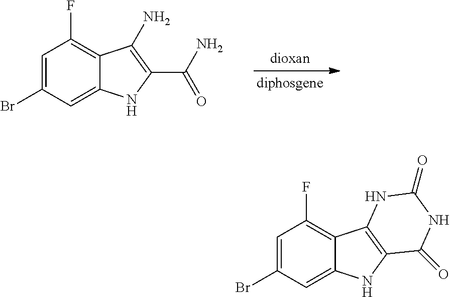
C1=C(Br)C=C2C(=C1F)C(N)=C(C(N)=O)N2.C1=C(Br)C=C2C(=C1F)C1=C(N2)C(=O)NC(=O)N1
